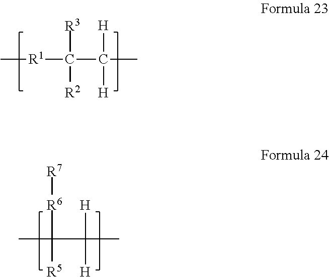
[R1](C(C(C)([H])[H])([R3])[R2])C.CC(C(C)([H])[H])([R6][R7])[R5]
